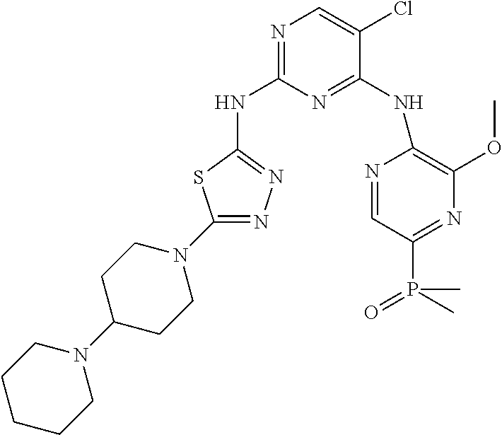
N1=C(NC2=NN=C(N3CCC(N4CCCCC4)CC3)S2)N=C(NC2=C(OC)N=C(P(C)(=O)C)C=N2)C(Cl)=C1
